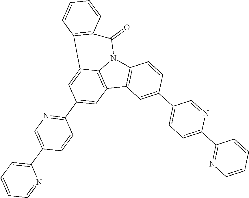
C12=C(C3=C4N1C(=O)C1=C(C4=CC(C4=NC=C(C5=CC=CC=N5)C=C4)=C3)C=CC=C1)C=C(C1=CC=C(C3=NC=CC=C3)N=C1)C=C2
